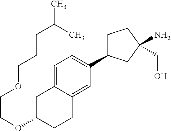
C1=C2C(=CC(C3CCC(N)(CO)C3)=C1)CCC(OCCOCCCC(C)C)C2
